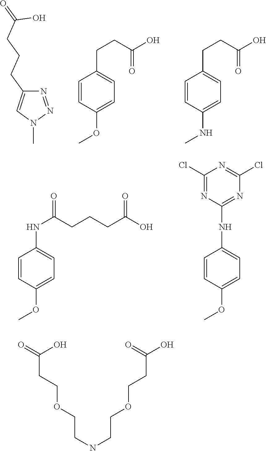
N1=NN(C)C=C1CCCC(=O)O.C1=CC(OC)=CC=C1CCC(O)=O.C1=CC(NC)=CC=C1CCC(O)=O.C1=CC(OC)=CC=C1NC(CCCC(O)=O)=O.C1=CC(OC)=CC=C1NC1=NC(Cl)=NC(Cl)=N1.C(CNCCOCCC(O)=O)OCCC(=O)O
